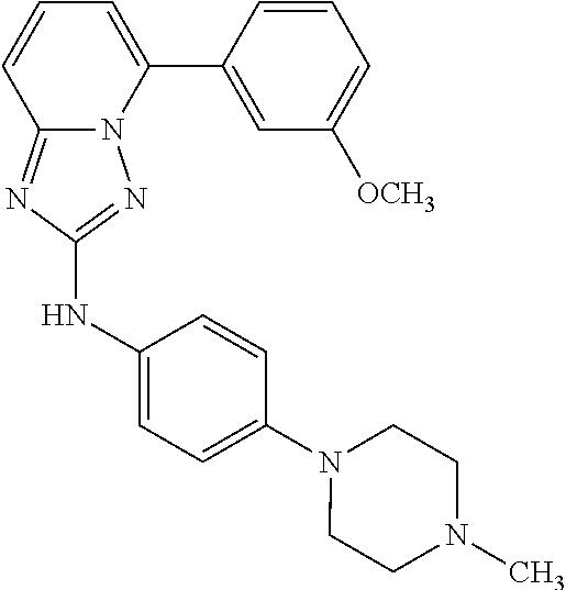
C1=CC(C2=CC=CC3=NC(NC4=CC=C(N5CCN(C)CC5)C=C4)=NN23)=CC([OCH3])=C1
